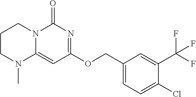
C1CN(C)C2=CC(OCC3=CC=C(Cl)C(C(F)(F)F)=C3)=NC(=O)N2C1
